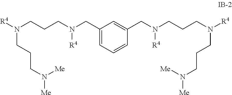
C1(CN(CCCN([R4])CCCN([Me])[Me])[R4])=CC=CC(CN(CCCN([R4])CCCN([Me])[Me])[R4])=C1
